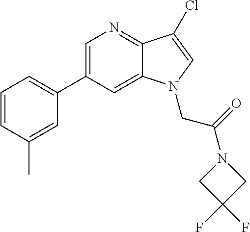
C1=C(C2=CC=CC(C)=C2)C=C2C(=N1)C(Cl)=CN2CC(N1CC(F)(F)C1)=O
